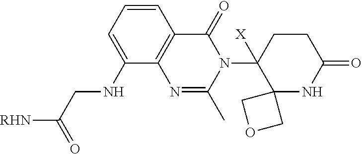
C1=CC2=C(N=C(C)N(C3([X])C4(NC(=O)CC3)COC4)C2=O)C(NCC([RHN])=O)=C1
